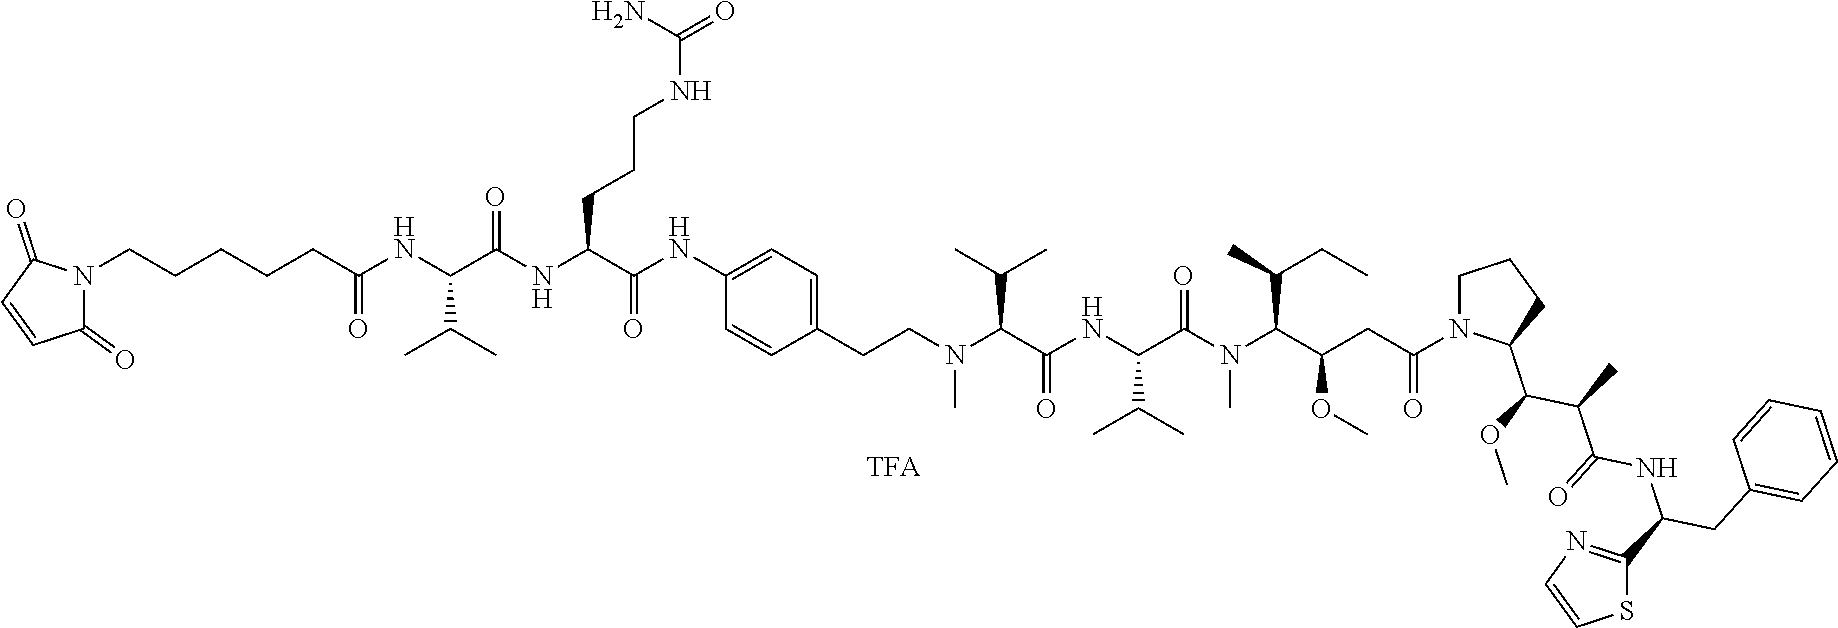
C1(=O)N(CCCCCC(NC(C(NC(C(NC2=CC=C(CCN(C(C(=O)NC(C(C)C)C(N(C(C(CC(=O)N3CCCC3C(OC)C(C)C(=O)NC(CC3=CC=CC=C3)C3=NC=CS3)OC)C(C)CC)C)=O)C(C)C)C)C=C2)=O)CCCNC(=O)N)=O)C(C)C)=O)C(=O)C=C1
